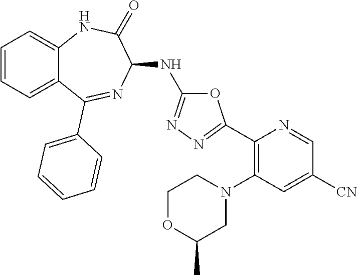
C1=CC=C2C(=C1)NC(=O)C(NC1=NN=C(C3=C(N4CCOC(C)C4)C=C([CN])C=N3)O1)N=C2C1=CC=CC=C1
